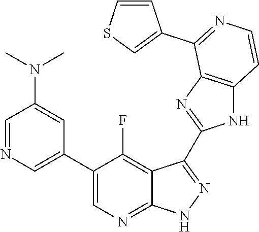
C1=NC=C(C2=CN=C3C(=C2F)C(C2=NC4=C(N2)C=CN=C4C2=CSC=C2)=N[N H]3)C=C1N(C)C
